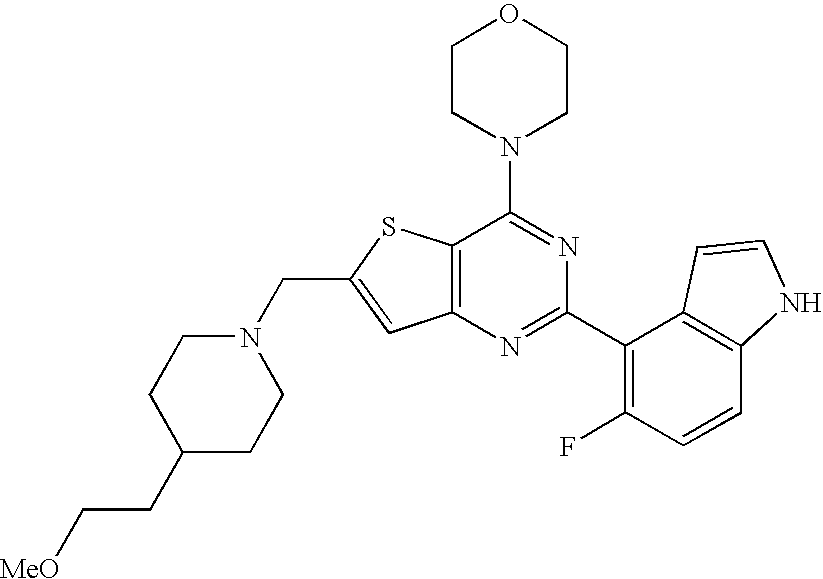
N1(CC2=CC3=C(S2)C(N2CCOCC2)=NC(C2=C(F)C=CC4=C2C=CN4)=N3)CCC(CC[MeO])CC1
